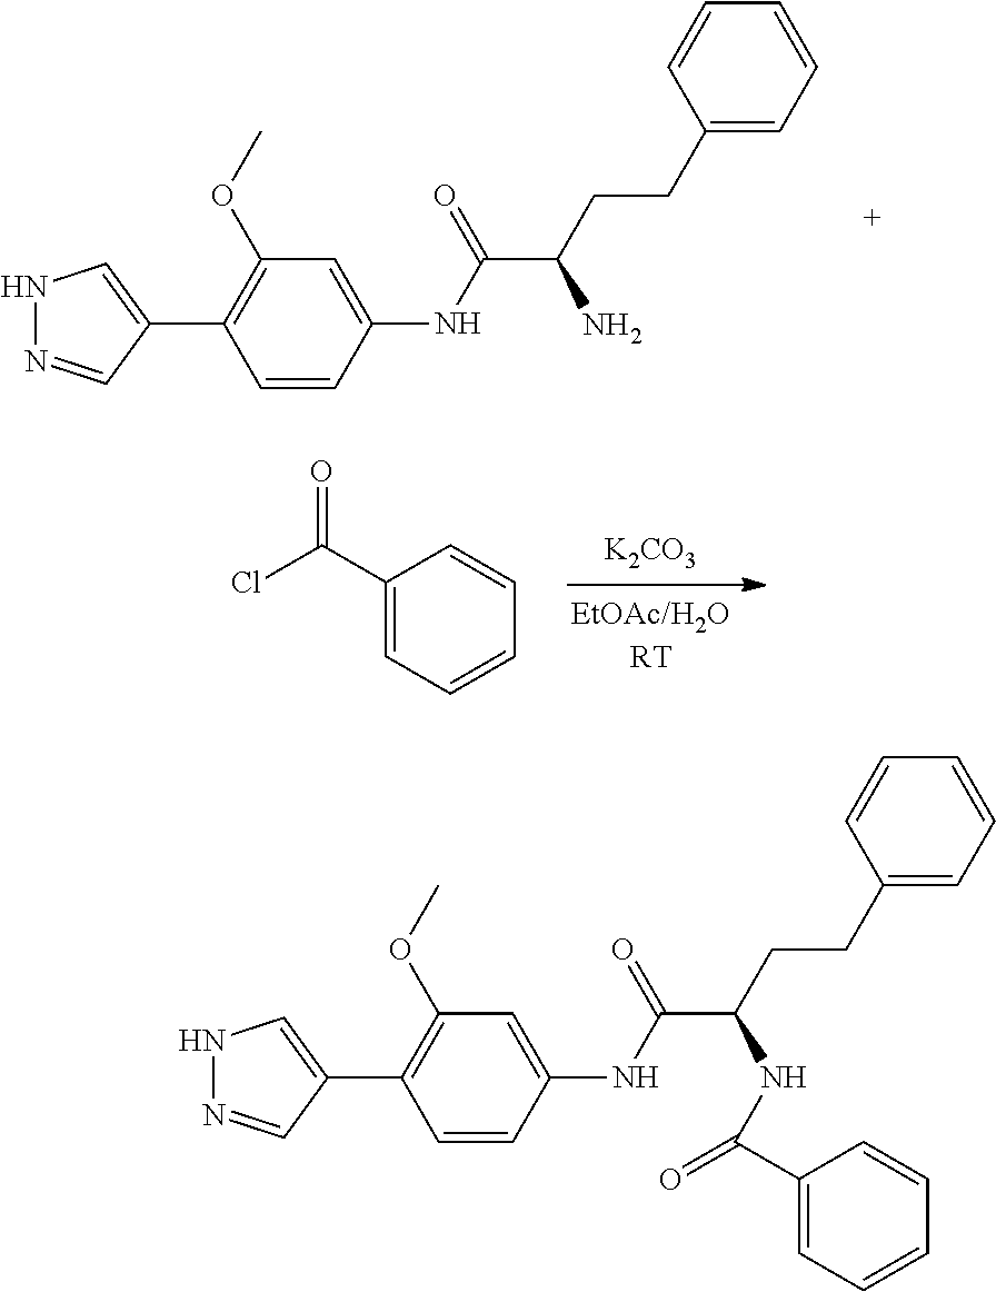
C1=CC(NC(=O)C(NC(C2=CC=CC=C2)=O)CCC2=CC=CC=C2)=CC(OC)=C1C1=CNN=C1.C1=CC(NC(=O)C(N)CCC2=CC=CC=C2)=CC(OC)=C1C1=CNN=C1.[K2CO3].C1(C(Cl)=O)=CC=CC=C1
